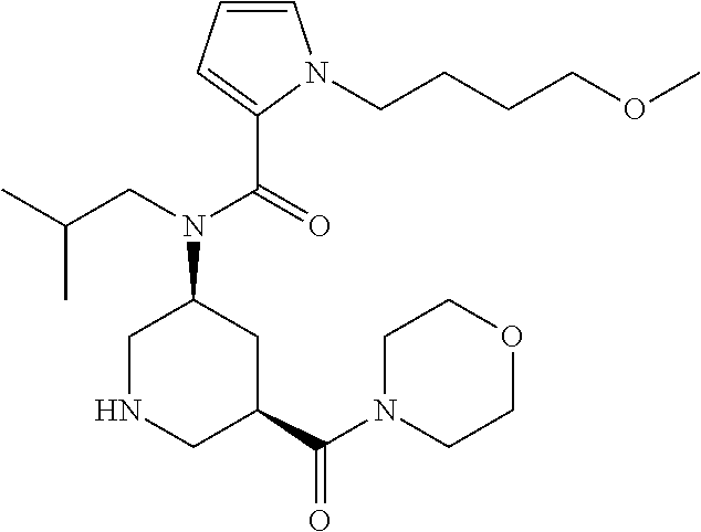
C1=CC=C(C(=O)N(CC(C)C)C2CNCC(C(N3CCOCC3)=O)C2)N1CCCCOC
